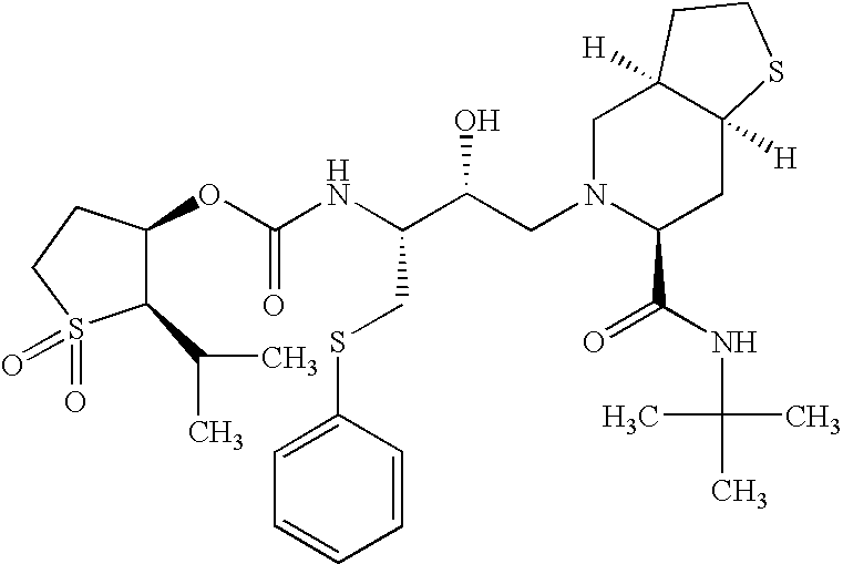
O(C(NC(C(CN1C(C(=O)NC(C)(C)C)CC2([H])C([H])(C1)CCS2)O)CSC1=CC=CC=C1)=O)C1C(C(C)C)S(=O)(=O)CC1
